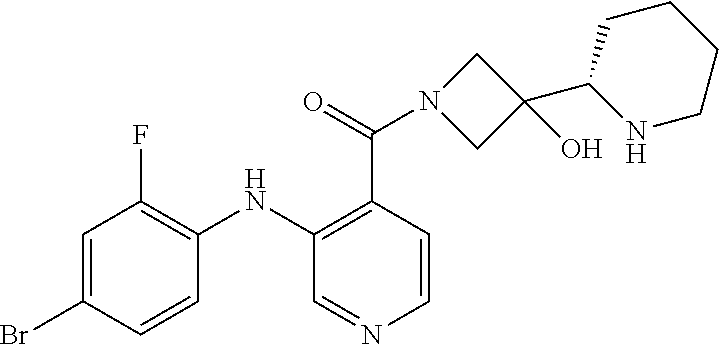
C1=C(Br)C=CC(NC2=C(C(=O)N3CC(O)(C4NCCCC4)C3)C=CN=C2)=C1F
